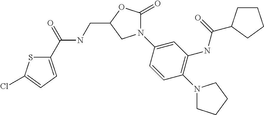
C1(C(=O)NCC2OC(=O)N(C3=CC(NC(=O)C4CCCC4)=C(N4CCCC4)C=C3)C2)=CC=C(Cl)S1
